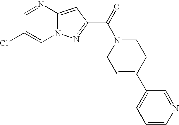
C1=NC2=CC(C(=O)N3CC=C(C4=CC=CN=C4)CC3)=NN2C=C1Cl
